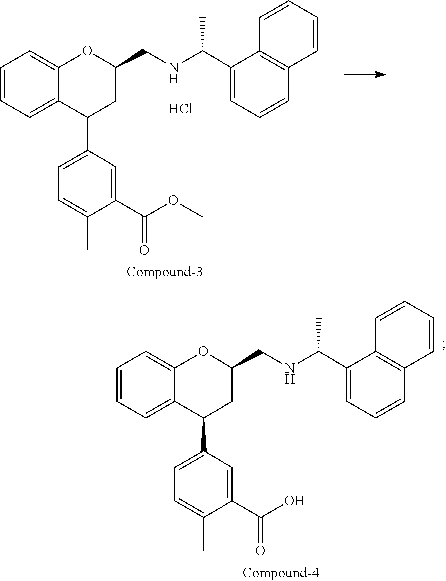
C1=CC2=C(C(C(NCC3OC4=CC=CC=C4C(C4=CC=C(C)C(C(O)=O)=C4)C3)C)=CC=C2)C=C1.C1=CC2=C(C(C(NCC3OC4=CC=CC=C4C(C4=CC=C(C)C(C(OC)=O)=C4)C3)C)=CC=C2)C=C1.Cl
